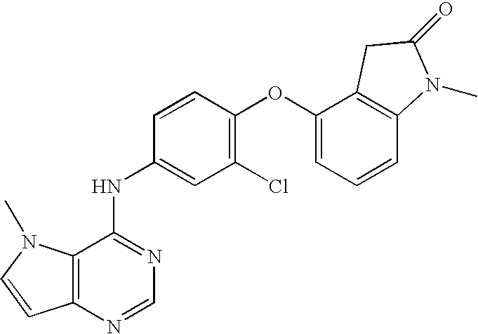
C12=C(N=CN=C1NC1=CC(Cl)=C(OC3=CC=CC4=C3CC(=O)N4C)C=C1)C=CN2C
